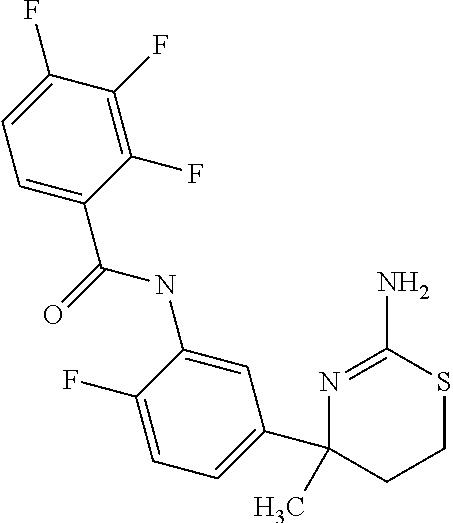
CC1(C2=CC=C(F)C(NC(=O)C3=CC=C(F)C(F)=C3F)=C2)N=C(N)SCC1
